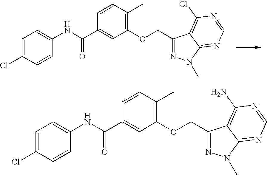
C1(Cl)=CC=C(NC(C2=CC(OCC3=NN(C)C4=NC=NC(Cl)=C34)=C(C)C=C2)=O)C=C1.C1(Cl)=CC=C(NC(C2=CC(OCC3=NN(C)C4=NC=NC(N)=C34)=C(C)C=C2)=O)C=C1
